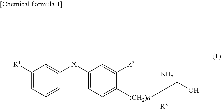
C1([R1])=CC=CC([X]C2=CC=C([(CH2)n]C(N)([R3])CO)C([R2])=C2)=C1
